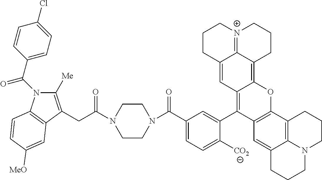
N1(C(C2=CC=C(Cl)C=C2)=O)C([Me])=C(CC(N2CCN(C(C3=CC=C([CO2])C(C4=C5C(=C6C7=[N+](CCCC7=C5)CCC6)OC5=C4C=C4C6=C5CCCN6CCC4)=C3)=O)CC2)=O)C2=C1C=CC([MeO])=C2
